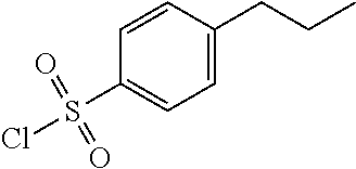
C1=CC(CCC)=CC=C1S(Cl)(=O)=O
